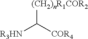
[R3HN]C([COR4])[(CH2)nR1COR2]
